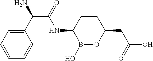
B1(O)OC(CC(O)=O)CCC1NC(C(C1=CC=CC=C1)N)=O
